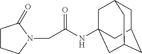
C1C2CC3CC(NC(CN4C(=O)CCC4)=O)(CC1C3)C2
